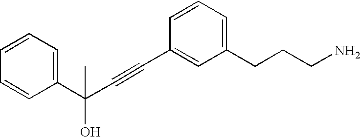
C1(CCCN)=CC=CC(C#CC(C2=CC=CC=C2)(C)O)=C1
